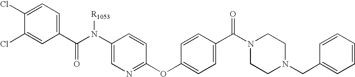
C1(Cl)=CC=C(C(N(C2=CN=C(OC3=CC=C(C(N4CCN(CC5=CC=CC=C5)CC4)=O)C=C3)C=C2)[R1053])=O)C=C1Cl
